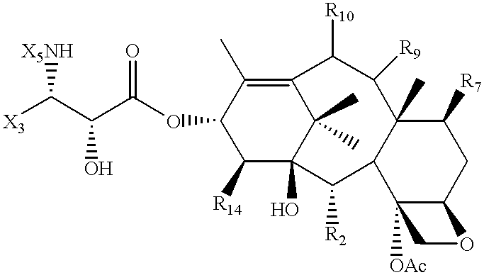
C1(OC(C(C([X3])[X5NH])O)=O)C([R14])C2(O)C(C)(C)C(=C1C)C([R10])C([R9])C1(C)C(C2[R2])C2([OAc])C(CC1[R7])OC2
